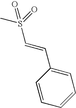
C(S(=O)(C)=O)=CC1=CC=CC=C1
